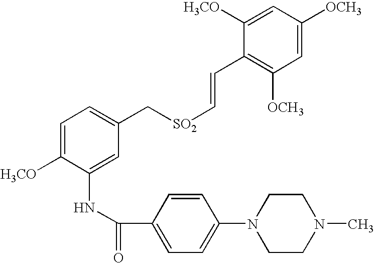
C1=C([H3CO])C(NC(=O)C2=CC=C(N3CCN(C)CC3)C=C2)=CC(C[SO2]C=CC2=C([OCH3])C=C([OCH3])C=C2[H3CO])=C1
